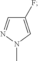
C1(F)=CN(C)N=C1
